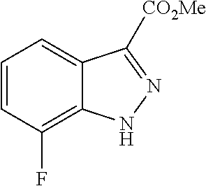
C1=CC(F)=C2C(=C1)C([CO2Me])=NN2
